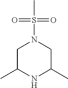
C1C(C)NC(C)CN1S(C)(=O)=O
